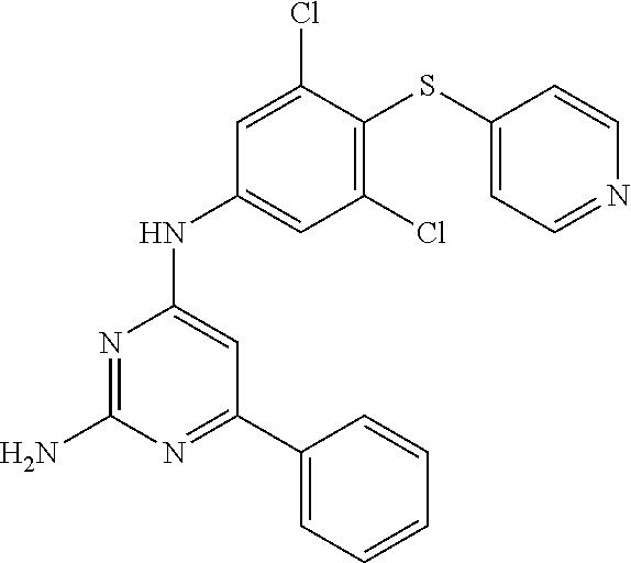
NC1=NC(NC2=CC(Cl)=C(SC3=CC=NC=C3)C(Cl)=C2)=CC(C2=CC=CC=C2)=N1
